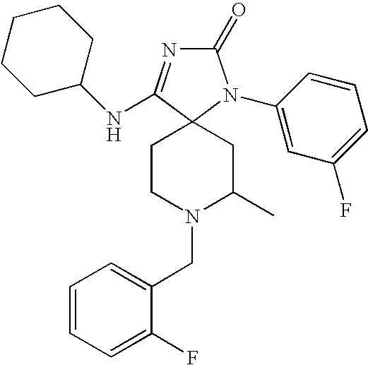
C1CN(CC2=CC=CC=C2F)C(C)CC12N(C1=CC(F)=CC=C1)C(=O)N=C2NC1CCCCC1
